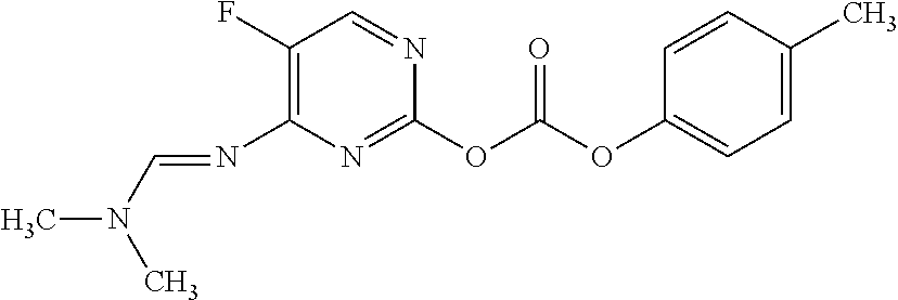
C1(F)=C(N=CN(C)C)N=C(OC(OC2=CC=C(C)C=C2)=O)N=C1
